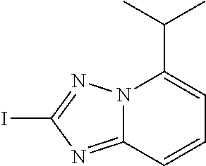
IC1=NN2C(=N1)C=CC=C2C(C)C
